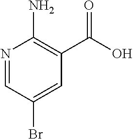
N1=CC(Br)=CC(C(=O)O)=C1N
